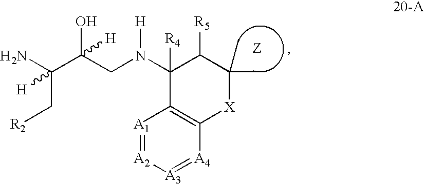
[A1]1=[A2][A3]=[A4]C2=C1C(N([H])CC(O)(C(C[R2])(N)[H])[H])([R4])C([R5])C(C)(C)[X]2
